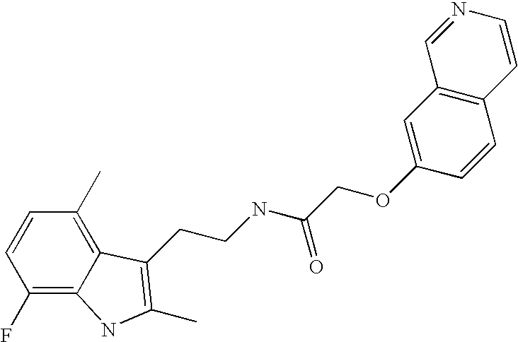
C1(F)=C2C(=C(C)C=C1)C(CCNC(COC1=CC3=C(C=C1)C=CN=C3)=O)=C(C)N2
